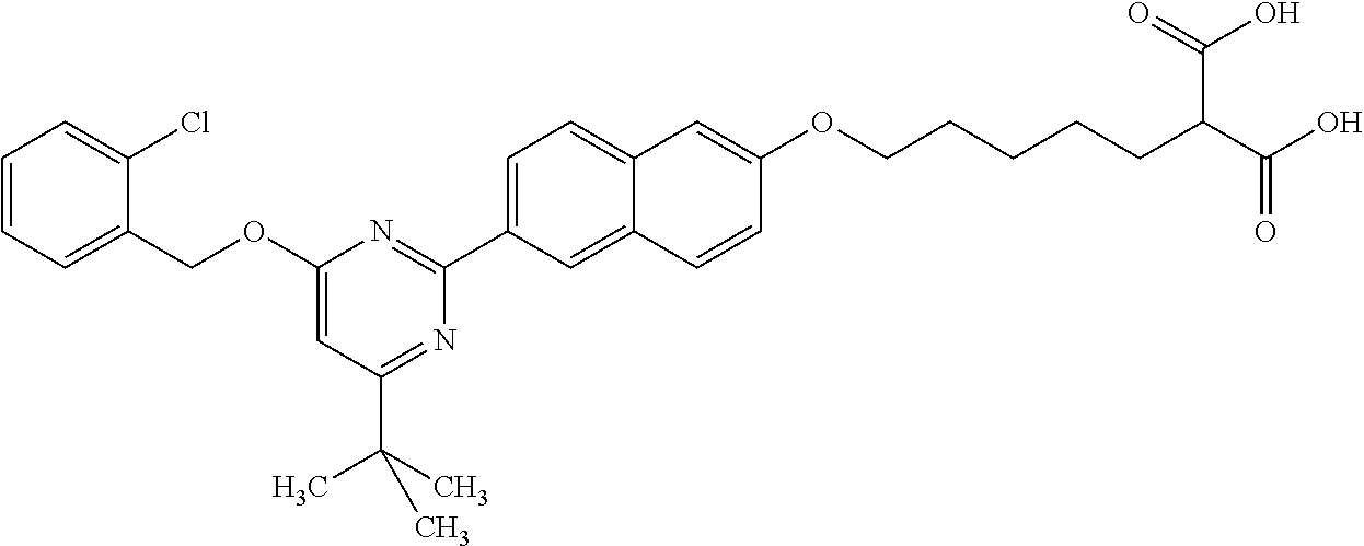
C1(COC2=CC(C(C)(C)C)=NC(C3=CC=C4C(=C3)C=CC(OCCCCCC(C(O)=O)C(=O)O)=C4)=N2)=CC=CC=C1Cl
